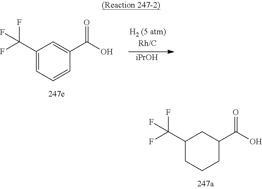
C1(C(F)(F)F)CCCC(C(O)=O)C1.C1(C(F)(F)F)=CC=CC(C(O)=O)=C1.[iPrOH]
